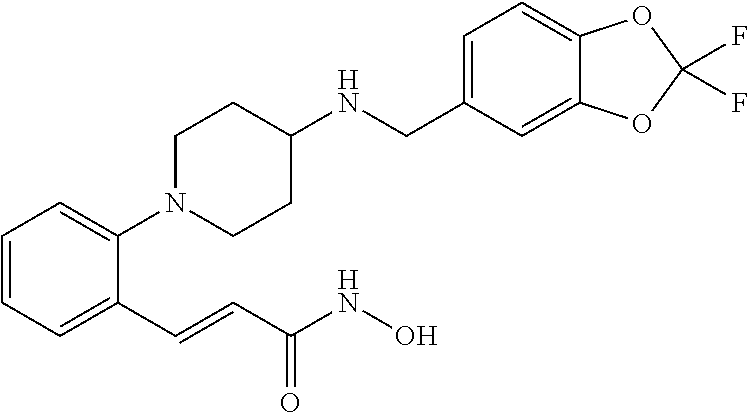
C1=CC=C(C=CC(NO)=O)C(N2CCC(NCC3=CC=C4C(=C3)OC(F)(F)O4)CC2)=C1
